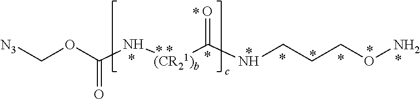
N([(CR21)b]C(=O)NCCCON)C(OC[N3])=O
